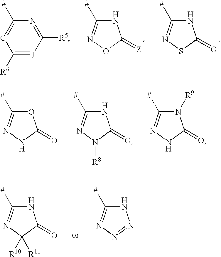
N1C([#])=NSC1=O.N1C([#])=NOC1=[Z].C1([R6])=[J]C([R5])=NC([#])=[G]1.O1C([#])=NNC1=O.N1C([#])=NN([R8])C1=O.N1([R9])C([#])=NNC1=O.N1C([#])=NC([R10])([R11])C1=O.N1C([#])=NN=N1
